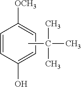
C1=CC(O)=CC=C1[OCH3].CC(C)(C)C
